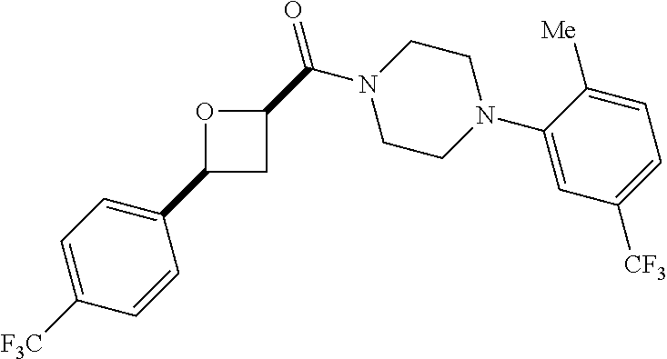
C1(C2CC(C(N3CCN(C4=CC([CF3])=CC=C4[Me])CC3)=O)O2)=CC=C([F3C])C=C1
